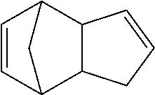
C12C3C=CC(C1CC=C2)C3
